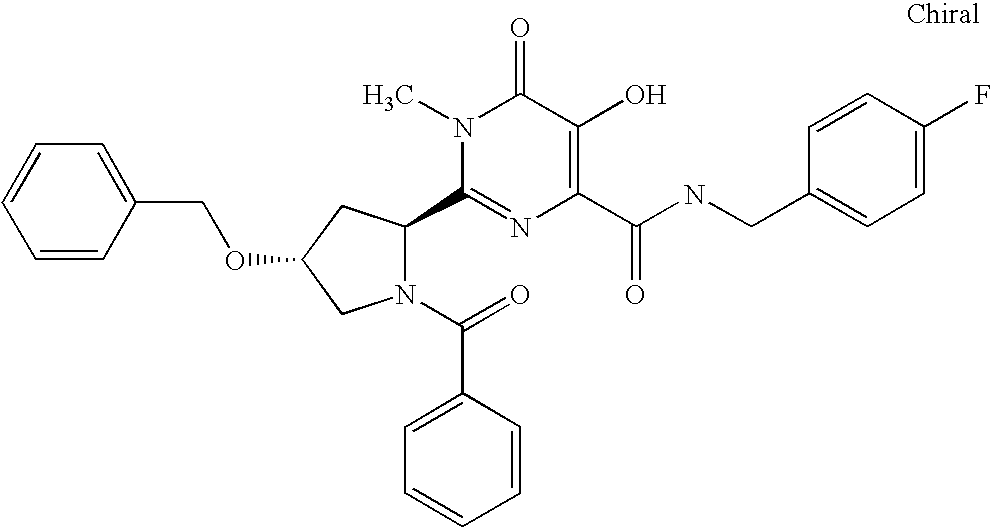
O(C1CC(C2=NC(C(NCC3=CC=C(F)C=C3)=O)=C(O)C(=O)N2C)N(C(=O)C2=CC=CC=C2)C1)CC1=CC=CC=C1
